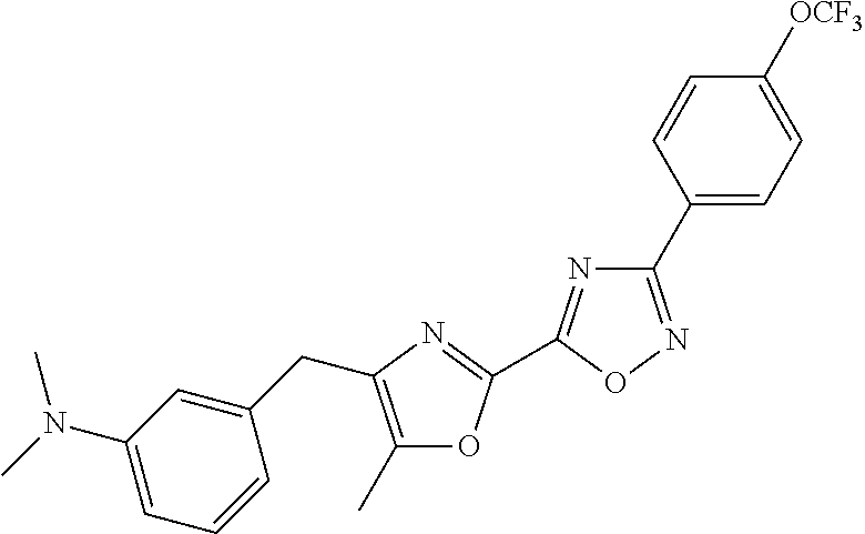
C1(C)=C(CC2=CC(N(C)C)=CC=C2)N=C(C2=NC(C3=CC=C([OCF3])C=C3)=NO2)O1
